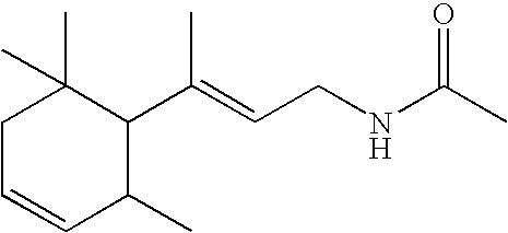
C1C=CC(C)C(C(=CCNC(C)=O)C)C1(C)C
